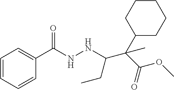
C1=CC=CC(C(NNC(C(C(OC)=O)(C2CCCCC2)C)CC)=O)=C1
